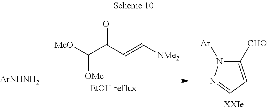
[MeO]C(C(C=C[NMe2])=O)[OMe].C1([CHO])=CC=NN1[Ar].[ArNHNH2]
